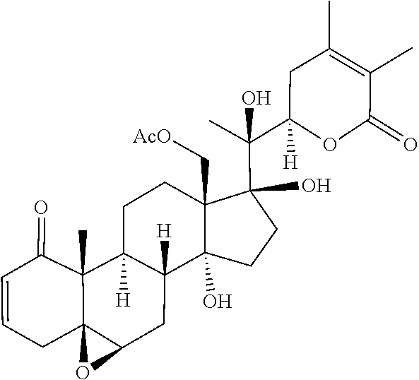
C1C(C)=C(C)C(=O)OC1([H])C(C1(O)C2(C[AcO])CCC3([H])C4(C)C(=O)C=CCC45C(CC3([H])C2(O)CC1)O5)(C)O
